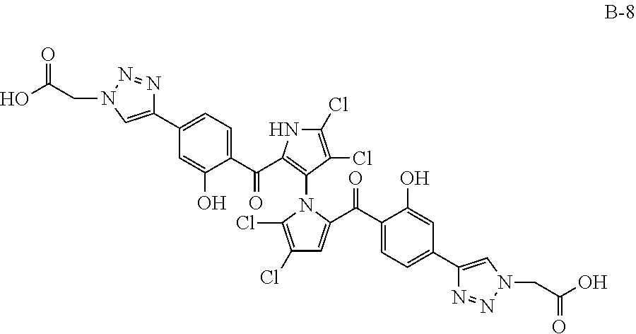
C1(C2=CC=C(C(=O)C3=C(N4C(Cl)=C(Cl)C=C4C(=O)C4=CC=C(C5=CN(CC(O)=O)N=N5)C=C4O)C(Cl)=C(Cl)N3)C(O)=C2)=CN(CC(O)=O)N=N1
